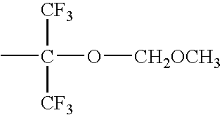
CC(O[CH2OCH3])([CF3])[CF3]
